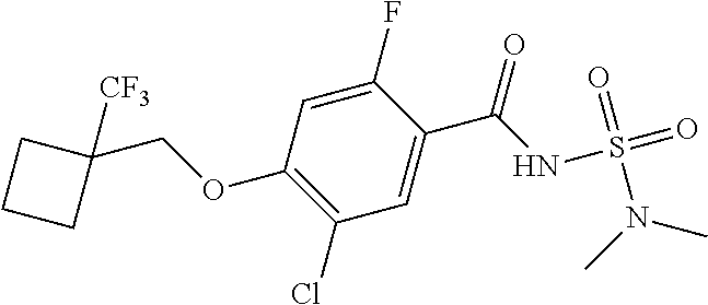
C1(F)=CC(OCC2([CF3])CCC2)=C(Cl)C=C1C(NS(=O)(=O)N(C)C)=O
